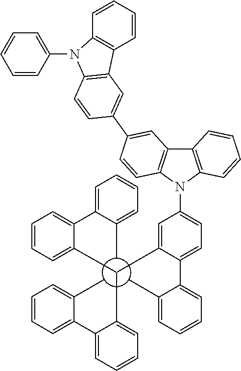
C12=CC=CC=C1C1=CC=CC=C1C213(C2=CC=CC=C2C2=CC=C(N4C5=C(C6=C4C=CC(C4=CC7=C(C=C4)N(C4=CC=CC=C4)C4=C7C=CC=C4)=C6)C=CC=C5)C=C12)C1=CC=CC=C1C1=CC=CC=C31
